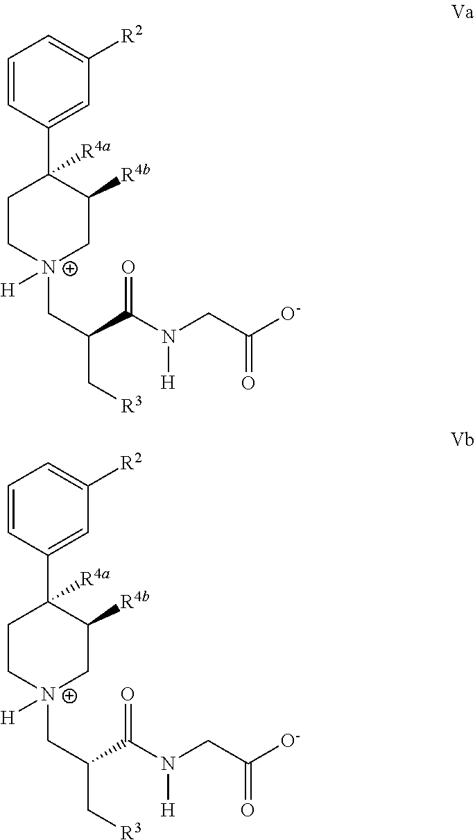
C1=CC(C2([R4a])CC[N+](CC(C[R3])C(N(CC([O-])=O)[H])=O)([H])CC2[R4b])=CC([R2])=C1.C1=CC(C2([R4a])CC[N+](CC(C[R3])C(N(CC([O-])=O)[H])=O)([H])CC2[R4b])=CC([R2])=C1
